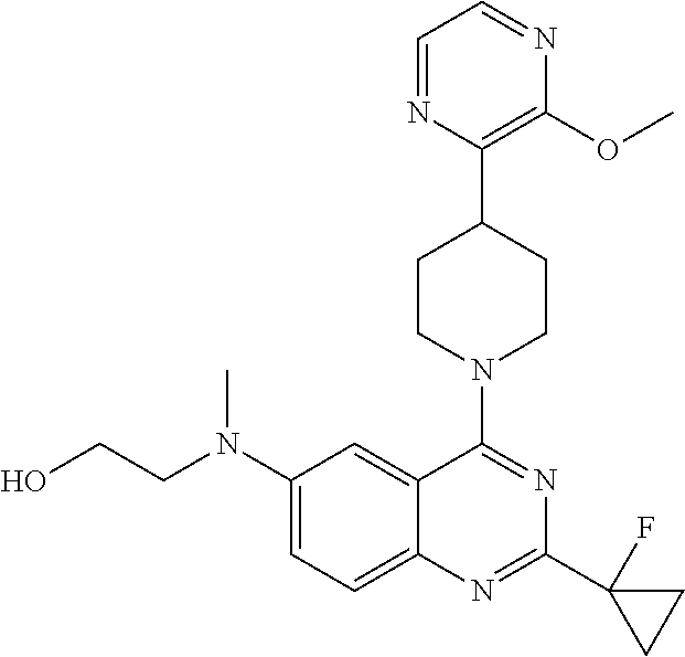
C12=CC=C(N(CCO)C)C=C1C(N1CCC(C3=C(OC)N=CC=N3)CC1)=NC(C1(F)CC1)=N2
